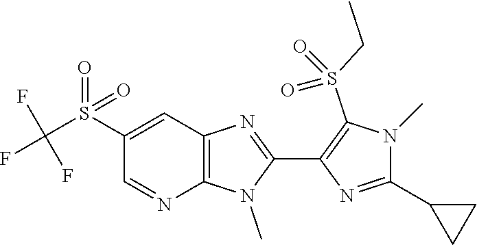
C12=C(C=C(S(C(F)(F)F)(=O)=O)C=N1)N=C(C1=C(S(CC)(=O)=O)N(C)C(C3CC3)=N1)N2C
